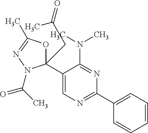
C1(C2=CN=C(C3=CC=CC=C3)N=C2N(C)C)(CC(C)=O)OC(C)=NN1C(C)=O
